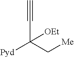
C#CC([Pyd])(C[Me])[OEt]
